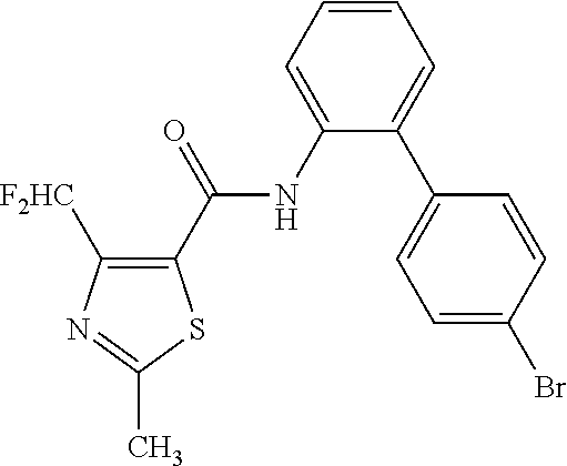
C1=CC=C(NC(C2=C([F2HC])N=C(C)S2)=O)C(C2=CC=C(Br)C=C2)=C1
